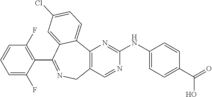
C12=C(C=NC(NC3=CC=C(C(=O)O)C=C3)=N1)CN=C(C1=C(F)C=CC=C1F)C1=CC(Cl)=CC=C21
